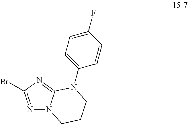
N1=C(Br)N=C2N1CCCN2C1=CC=C(F)C=C1
